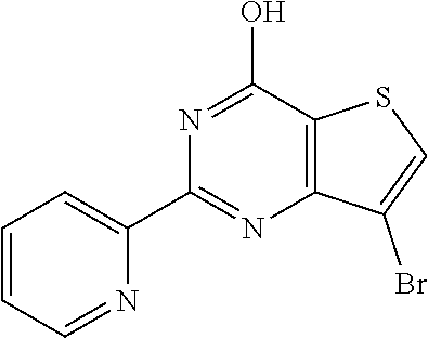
C12=C(C(O)=NC(C3=CC=CC=N3)=N1)SC=C2Br
